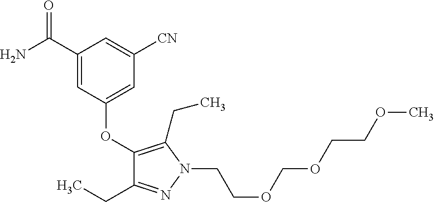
C1(OC2=CC([CN])=CC(C(N)=O)=C2)=C(CC)N(CCOCOCCOC)N=C1CC
